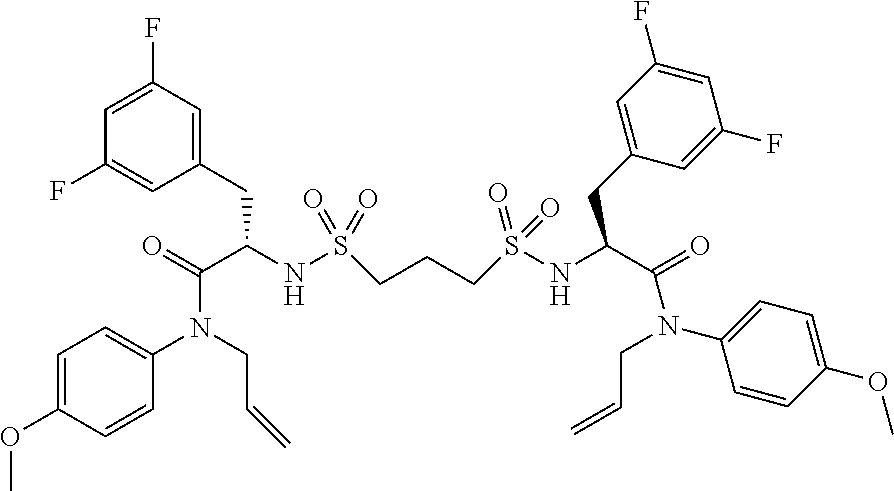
O=C(C(NS(=O)(=O)CCCS(NC(C(=O)N(CC=C)C1=CC=C(OC)C=C1)CC1=CC(F)=CC(F)=C1)(=O)=O)CC1=CC(F)=CC(F)=C1)N(CC=C)C1=CC=C(OC)C=C1
